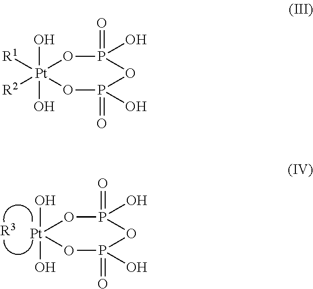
[Pt]1(O)(O)OP(=O)(O)OP(=O)(O)O1.[R3].[R1][Pt]1([R2])(O)(O)OP(=O)(O)OP(=O)(O)O1
